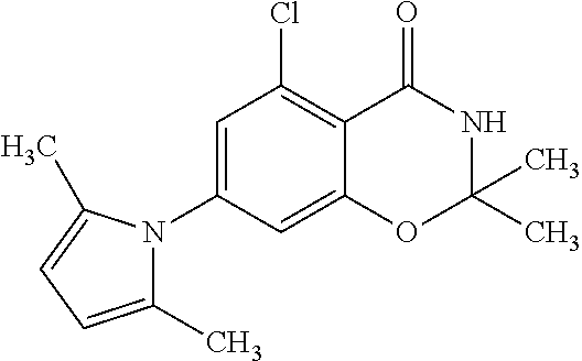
C1=C(N2C(C)=CC=C2C)C=C2C(=C1Cl)C(=O)NC(C)(C)O2
